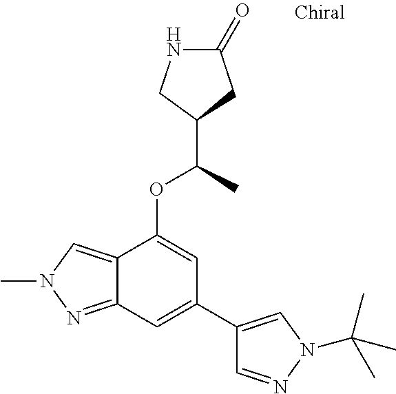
N1C(=O)CC(C(C)OC2=CC(C3=CN(C(C)(C)C)N=C3)=CC3=NN(C)C=C23)C1
